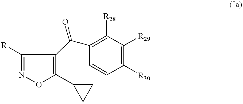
C1([R])=NOC(C2CC2)=C1C(C1=C([R28])C([R29])=C([R30])C=C1)=O
